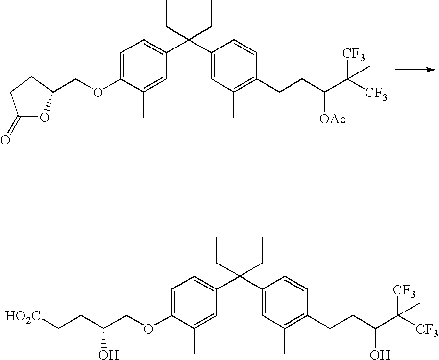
C1=C(OCC2OC(=O)CC2)C(C)=CC(C(C2=CC(C)=C(CCC([OAc])C([CF3])([CF3])C)C=C2)(CC)CC)=C1.C1=C(OCC(CC[HO2C])O)C(C)=CC(C(C2=CC(C)=C(CCC(O)C([CF3])([CF3])C)C=C2)(CC)CC)=C1
